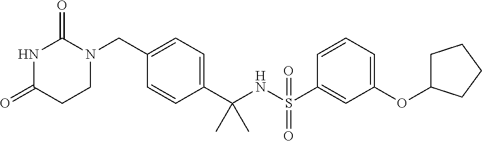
N1C(=O)CCN(CC2=CC=C(C(NS(C3=CC(OC4CCCC4)=CC=C3)(=O)=O)(C)C)C=C2)C1=O
